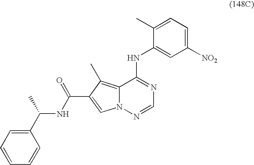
C1(NC2=NC=NN3C2=C(C)C(C(NC(C2=CC=CC=C2)C)=O)=C3)=CC([NO2])=CC=C1C
